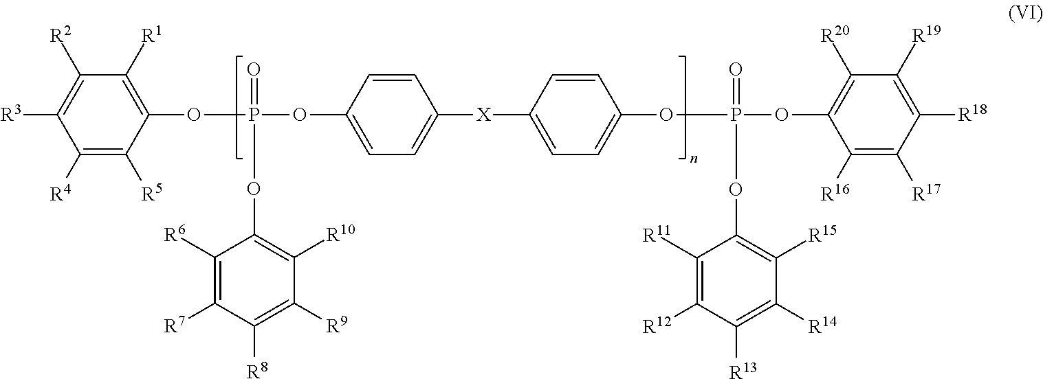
C1([R4])=C([R5])C(OP(OC2=CC=C([X]C3=CC=C(OP(OC4=C([R20])C([R19])=C([R18])C([R17])=C4[R16])(=O)OC4=C([R15])C([R14])=C([R13])C([R12])=C4[R11])C=C3)C=C2)(=O)OC2=C([R10])C([R9])=C([R8])C([R7])=C2[R6])=C([R1])C([R2])=C1[R3]
